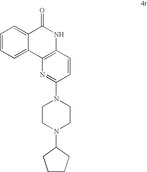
C1=C2C(=CC=C1)C(=O)NC1=C2N=C(N2CCN(C3CCCC3)CC2)C=C1
